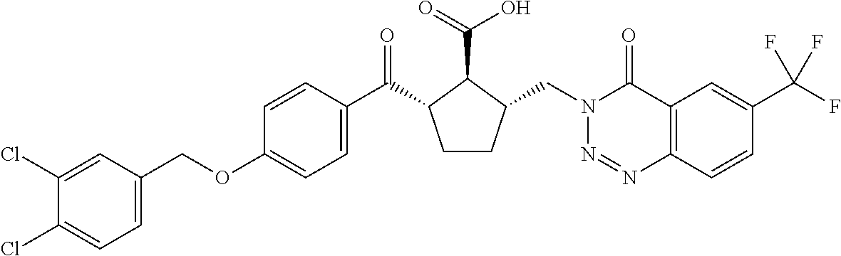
C1(COC2=CC=C(C(=O)C3CCC(CN4N=NC5=C(C4=O)C=C(C(F)(F)F)C=C5)C3C(=O)O)C=C2)=CC=C(Cl)C(Cl)=C1
